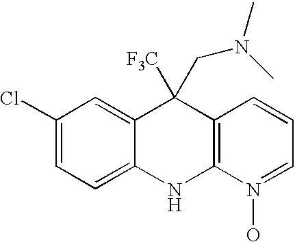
C1(Cl)=CC=C2C(=C1)C([F3C])(CN(C)C)C1=C(N2)N(O)=CC=C1
